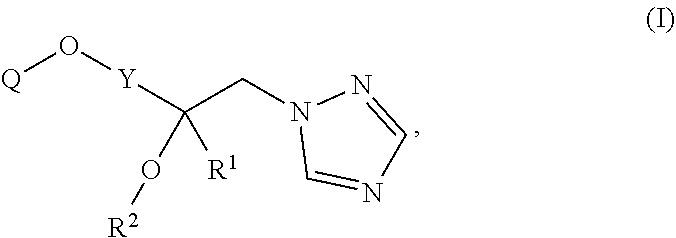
C(CN1C=NC=N1)([Y]O[Q])(O[R2])[R1]
